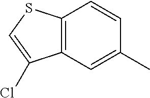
C12=C(SC=C1Cl)C=CC(C)=C2
